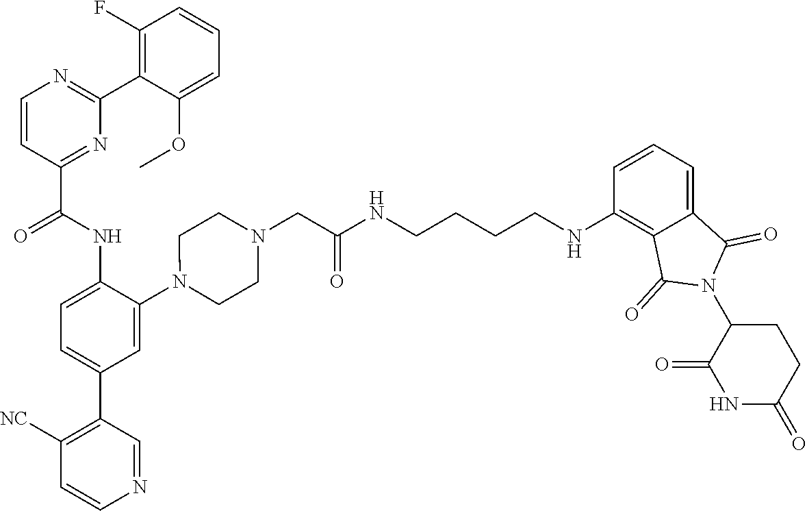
C1=CC(C(NC2=CC=C(C3=C([NC])C=CN=C3)C=C2N2CCN(CC(NCCCCNC3=C4C(=CC=C3)C(=O)N(C3C(=O)NC(=O)CC3)C4=O)=O)CC2)=O)=NC(C2=C(F)C=CC=C2OC)=N1
